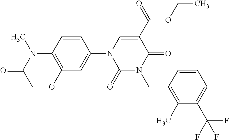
C1(=O)N(CC2=C(C)C(C(F)(F)F)=CC=C2)C(=O)C(C(=O)OCC)=CN1C1=CC2=C(C=C1)N(C)C(=O)CO2
